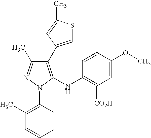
C1(C2=CSC(C)=C2)=C(NC2=C([CO2H])C=C(OC)C=C2)N(C2=C(C)C=CC=C2)N=C1C
